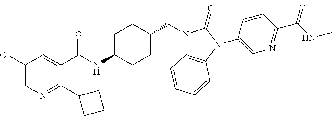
C1(Cl)=CN=C(C2CCC2)C(C(NC2CCC(CN3C4=C(N(C5=CN=C(C(NC)=O)C=C5)C3=O)C=CC=C4)CC2)=O)=C1
